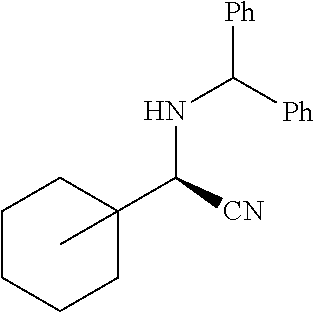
N(C([Ph])[Ph])C(C1(C)CCCCC1)[CN]
